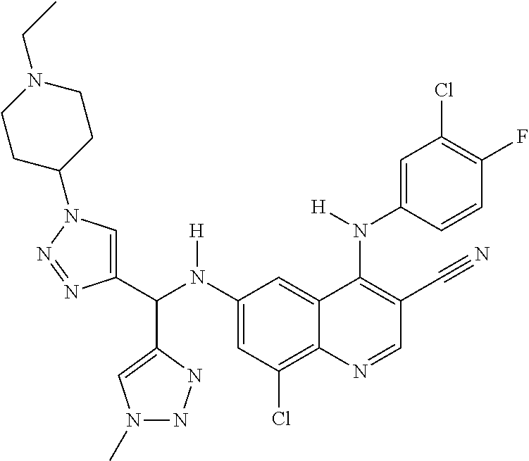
C1(N(C(C2=CN(C3CCN(CC)CC3)N=N2)C2=CN(C)NN2)[H])=CC(Cl)=C2C(=C1)C(N(C1=CC(Cl)=C(F)C=C1)[H])=C(C#N)C=N2
